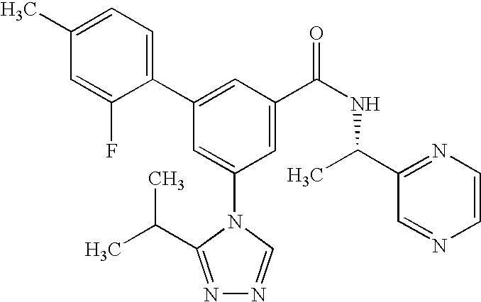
C1(C2=CC(C(NC(C3=NC=CN=C3)C)=O)=CC(N3C(C(C)C)=NN=C3)=C2)=CC=C(C)C=C1F
